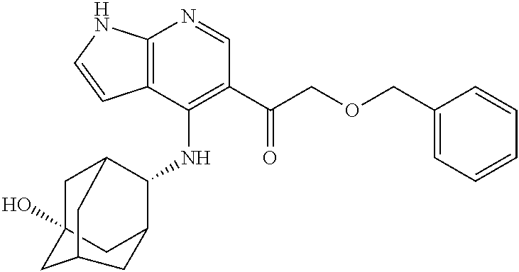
C12=C(C(NC3C4CC5(O)CC3CC(C5)C4)=C(C(COCC3=CC=CC=C3)=O)C=N1)C=CN2
